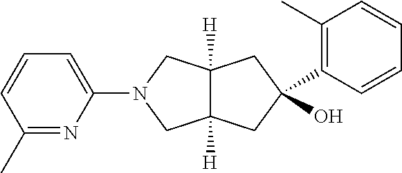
C12([H])C([H])(CC(O)(C3=C(C)C=CC=C3)C1)CN(C1=CC=CC(C)=N1)C2
